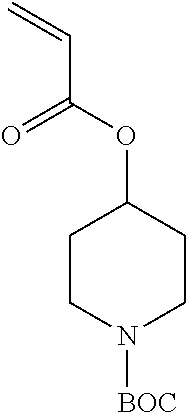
C=CC(OC1CCN([BOC])CC1)=O
